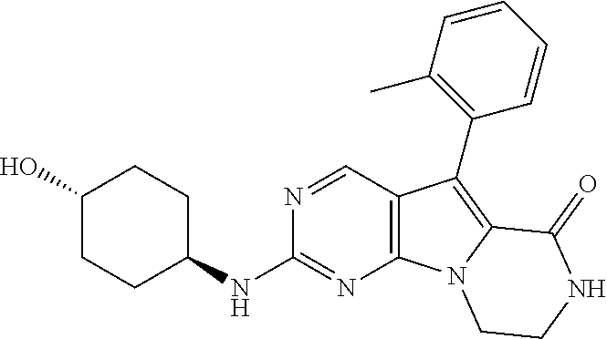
C1(O)CCC(NC2=NC3=C(C=N2)C(C2=C(C)C=CC=C2)=C2N3CCNC2=O)CC1
